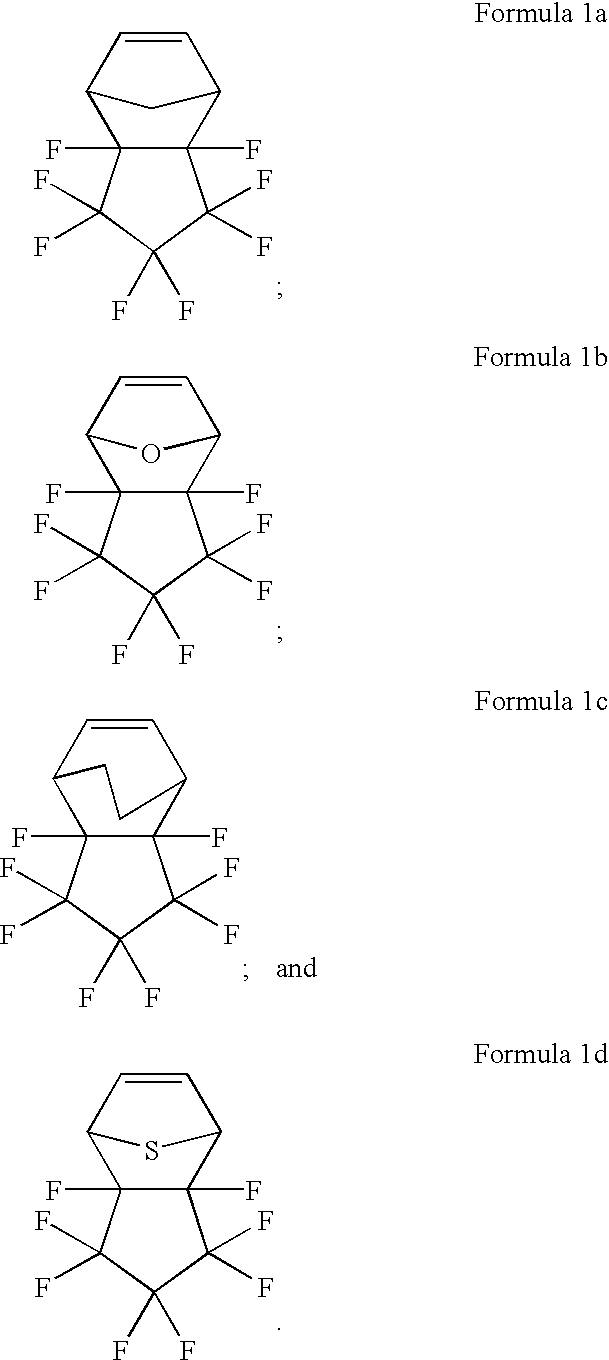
C1=CC2C3(F)C(F)(C1C2)C(F)(F)C(F)(F)C3(F)F.C1=CC2C3(F)C(F)(C1O2)C(F)(F)C(F)(F)C3(F)F.C1=CC2C3(F)C(F)(C1CC2)C(F)(F)C(F)(F)C3(F)F.C1=CC2C3(F)C(F)(C1S2)C(F)(F)C(F)(F)C3(F)F
